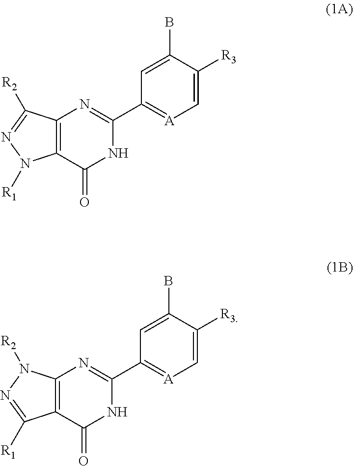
C1=C([R3])C(B)=CC(C2=NC3=C(C(=O)N2)N([R1])N=C3[R2])=[A]1.C1=C([R3])C(B)=CC(C2=NC3=C(C(=O)N2)C([R1])=NN3[R2])=[A]1
